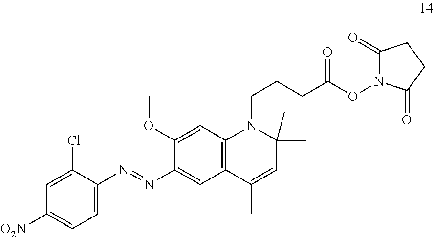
C1=C(N=NC2=CC3=C(C=C2OC)N(CCCC(ON2C(=O)CCC2=O)=O)C(C)(C)C=C3C)C(Cl)=CC([O2N])=C1
